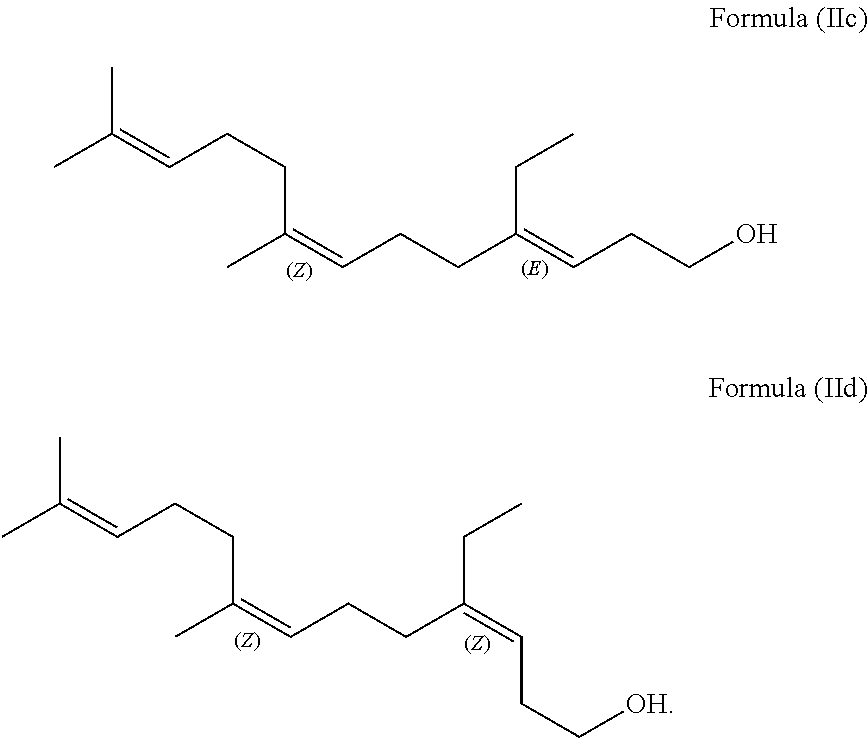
CC(=CCCC(C)=CCCC(=CCCO)CC)C.CC(=CCCC(C)=CCCC(=CCC[OH])CC)C
